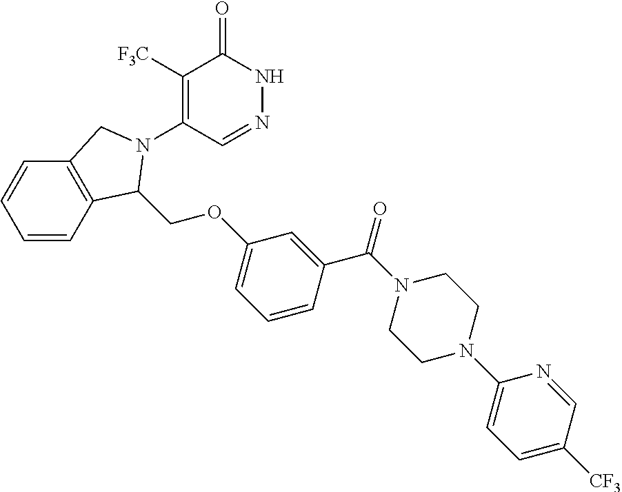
C1([F3C])=C(N2C(COC3=CC=CC(C(=O)N4CCN(C5=CC=C([CF3])C=N5)CC4)=C3)C3=C(C=CC=C3)C2)C=NNC1=O
